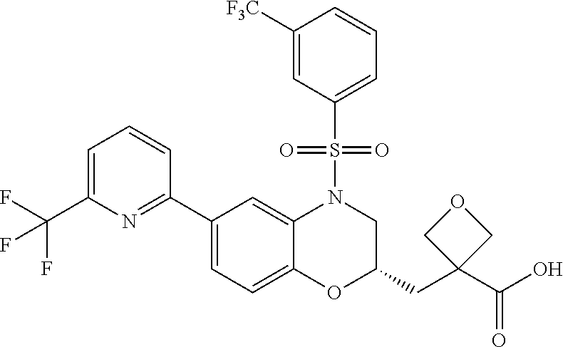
C1=C(C(F)(F)F)N=C(C2=CC=C3C(=C2)N(S(C2=CC=CC([F3C])=C2)(=O)=O)CC(CC2(C(O)=O)COC2)O3)C=C1
